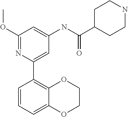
C1(OC)=NC(C2=C3C(=CC=C2)OCCO3)=CC(NC(C2CCNCC2)=O)=C1
